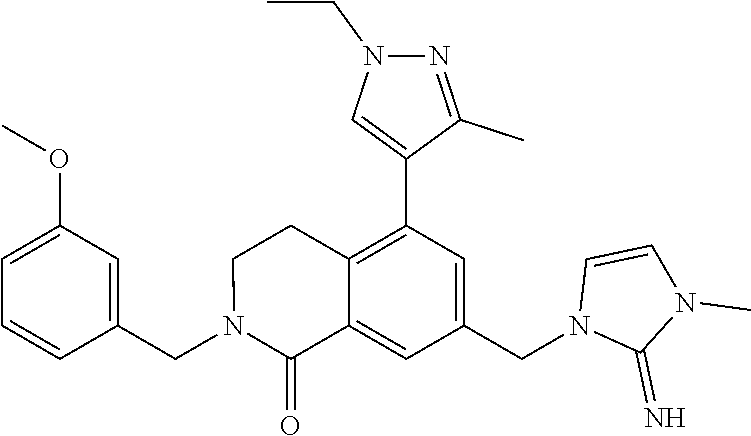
C1=CC(CN2C(=O)C3=CC(CN4C(=N)N(C)C=C4)=CC(C4=CN(CC)N=C4C)=C3CC2)=CC(OC)=C1
